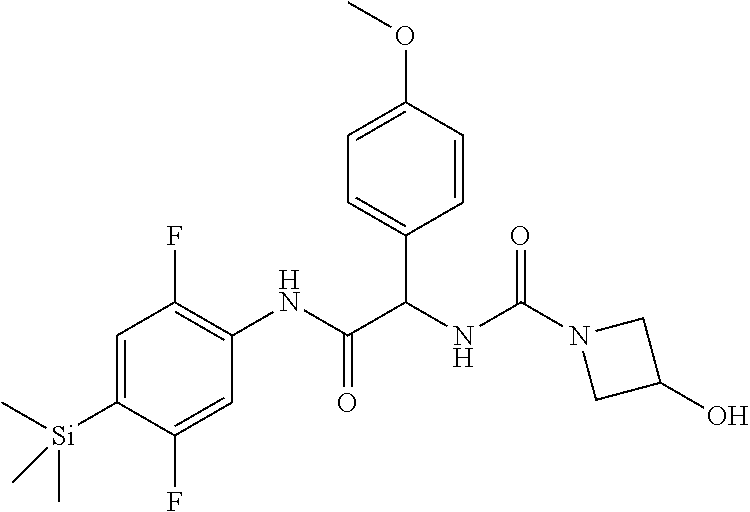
C1=C([Si](C)(C)C)C(F)=CC(NC(=O)C(NC(N2CC(O)C2)=O)C2=CC=C(OC)C=C2)=C1F
